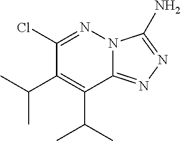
N12C(=NN=C1N)C(C(C)C)=C(C(C)C)C(Cl)=N2
